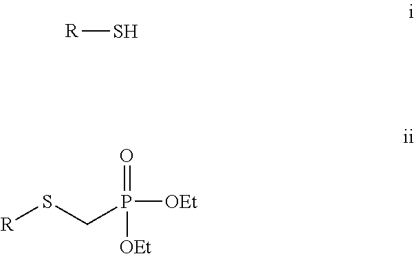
[R]S.[R]SCP([OEt])(=O)[OEt]
